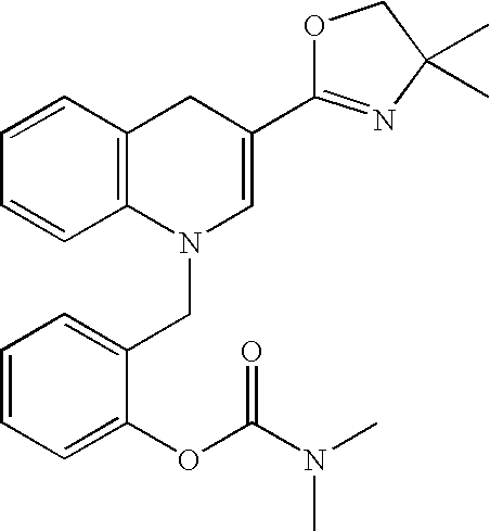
C1=CC=C(OC(N(C)C)=O)C(CN2C=C(C3=NC(C)(C)CO3)CC3=C2C=CC=C3)=C1
